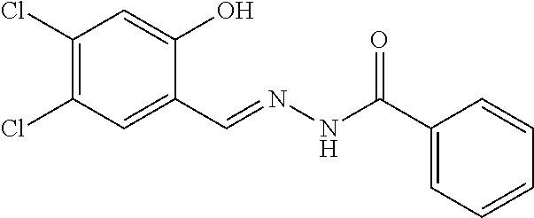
C1(Cl)=C(Cl)C=C(C=NNC(=O)C2=CC=CC=C2)C(O)=C1
